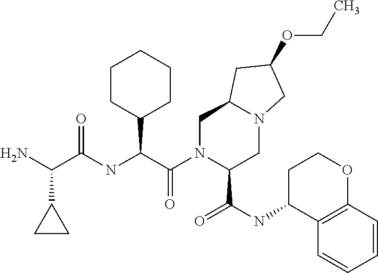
NC(C(NC(C(N1C(C(=O)NC2C3=C(OCC2)C=CC=C3)CN2C(C1)CC(OCC)C2)=O)C1CCCCC1)=O)C1CC1
